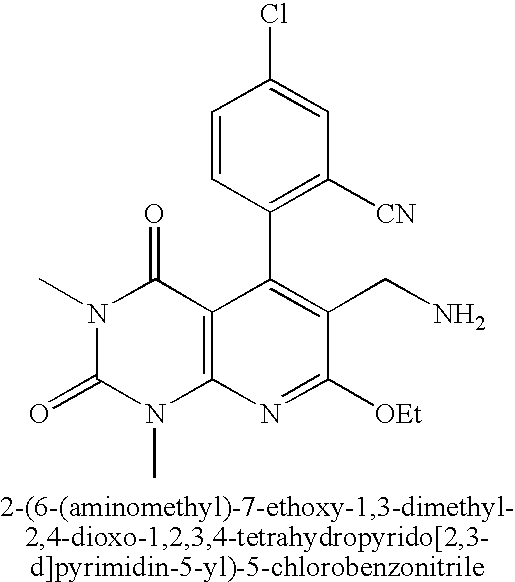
C1=CC(C2=C(CN)C([OEt])=NC3=C2C(=O)N(C)C(=O)N3C)=C([CN])C=C1Cl
